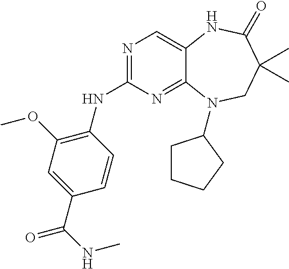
N1=C(NC2=C(OC)C=C(C(=O)NC)C=C2)N=C2C(=C1)NC(=O)C(C)(C)CN2C1CCCC1
